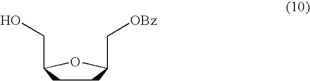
C1CC(CO)OC1C[OBz]
